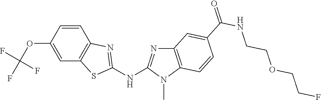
O(C1=CC2=C(C=C1)N=C(NC1=NC3=C(N1C)C=CC(C(NCCOCCF)=O)=C3)S2)C(F)(F)F
